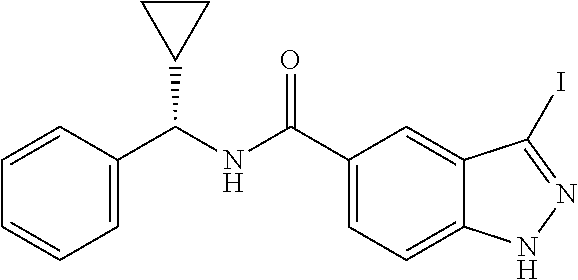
C1=CC(C(NC(C2=CC=C3C(=C2)C(I)=NN3)=O)C2CC2)=CC=C1
